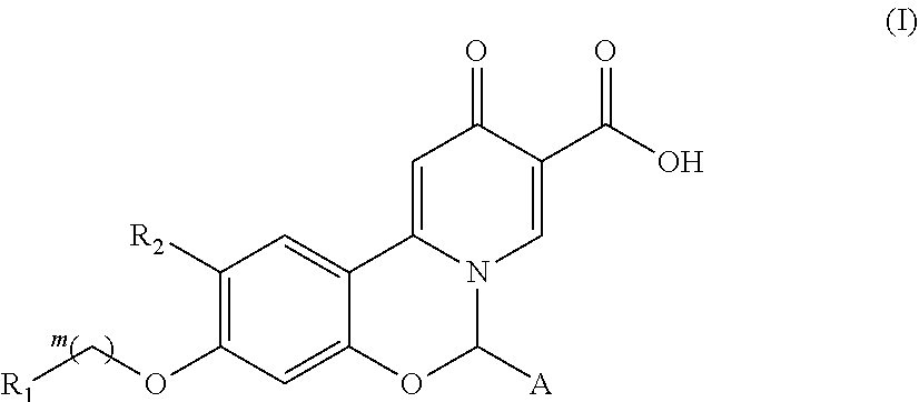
C1([R2])=C(OC[R1])C=C2C(=C1)C1=CC(=O)C(C(=O)O)=CN1C([A])O2
